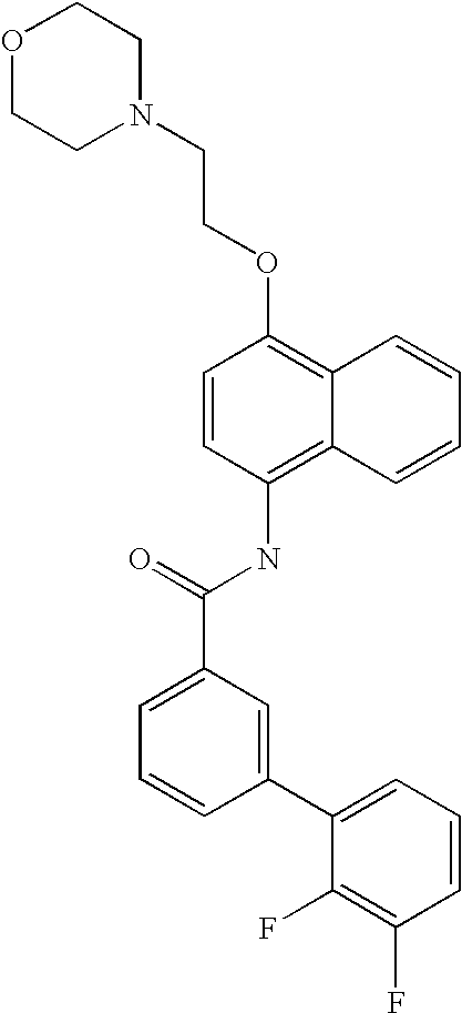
O1CCN(CCOC2=C3C(=C(NC(C4=CC=CC(C5=CC=CC(F)=C5F)=C4)=O)C=C2)C=CC=C3)CC1
